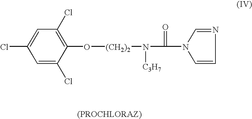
C1=C(Cl)C(O[(CH2)2]N([C3H7])C(=O)N2C=NC=C2)=C(Cl)C=C1Cl
